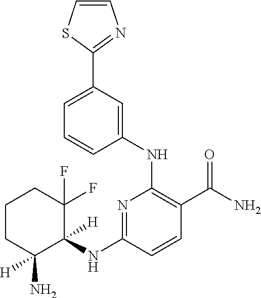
C1=CSC(C2=CC=CC(NC3=C(C(=O)N)C=CC(NC4([H])C(F)(F)CCCC4([H])N)=N3)=C2)=N1
